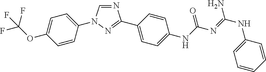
C1=CC(N2C=NC(C3=CC=C(NC(N=C(NC4=CC=CC=C4)N)=O)C=C3)=N2)=CC=C1OC(F)(F)F
